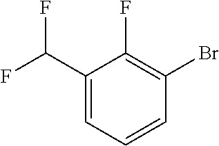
C(C1=CC=CC(Br)=C1F)(F)F
